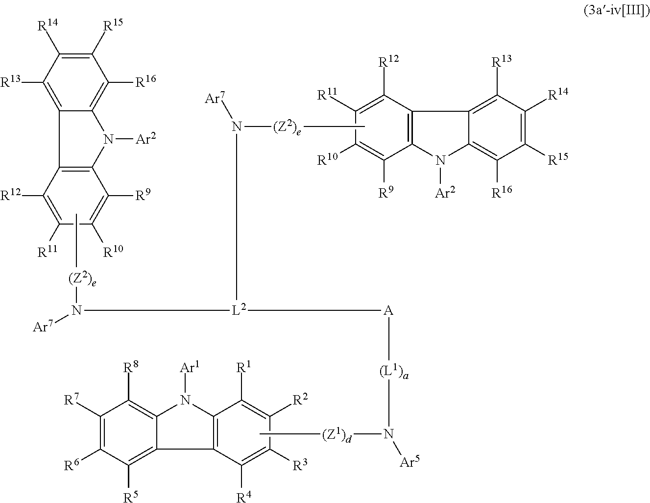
C1([R12])=C([R11])C([R10])=C([R9])C2=C1C1=C([R13])C([R14])=C([R15])C([R16])=C1N2[Ar2].[(Z2)e](C)N([Ar7])[L2]([A][(L1)a]N([(Z1)d]C)[Ar5])N([(Z2)e]C)[Ar7].C1([R4])=C([R3])C([R2])=C([R1])C2=C1C1=C([R5])C([R6])=C([R7])C([R8])=C1N2[Ar1].C1([R12])=C([R11])C([R10])=C([R9])C2=C1C1=C([R13])C([R14])=C([R15])C([R16])=C1N2[Ar2]
